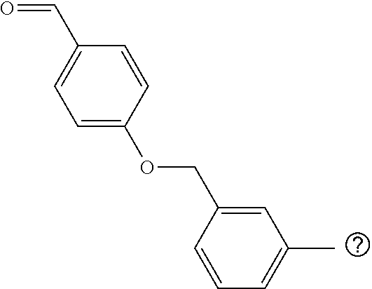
O=CC1=CC=C(OCC2=CC(C)=CC=C2)C=C1
